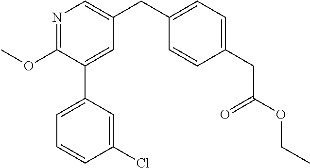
O(C1=NC=C(CC2=CC=C(CC(OCC)=O)C=C2)C=C1C1=CC=CC(Cl)=C1)C
